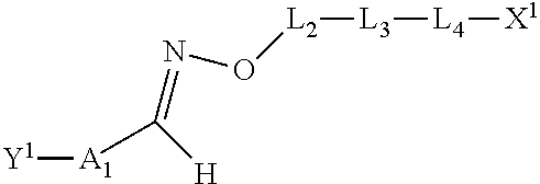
[Y1][A1]C(=NO[L2][L3][L4][X1])[H]
